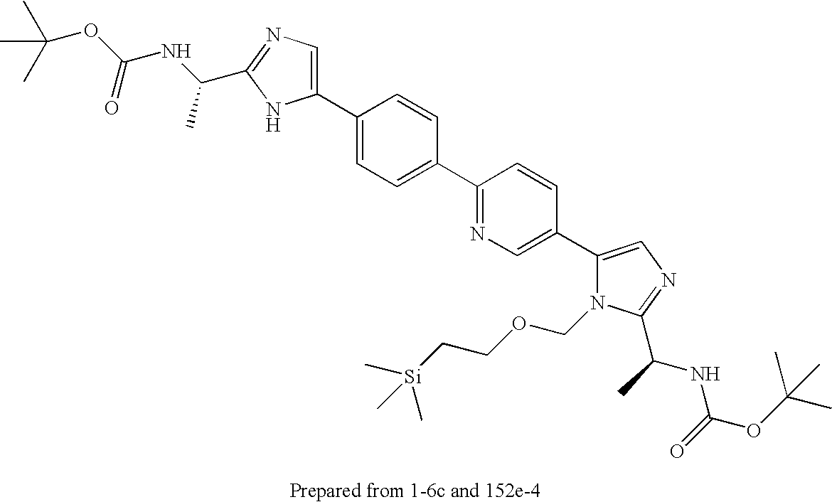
O(C(C)(C)C)C(NC(C)C1=NC=C(C2=CC=C(C3=NC=C(C4=CN=C(C(C)NC(OC(C)(C)C)=O)N4COCC[Si](C)(C)C)C=C3)C=C2)N1)=O
